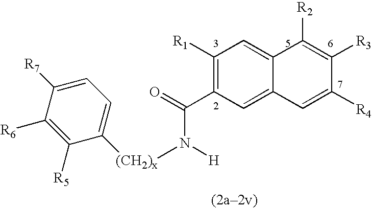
C1([R1])=C(C(=O)N([(CH2)x]C2=CC=C([R7])C([R6])=C2[R5])[H])C=C2C(=C1)C([R2])=C([R3])C([R4])=C2
